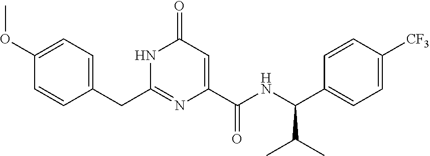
C(C1=CC=C(OC)C=C1)C1=NC(C(NC(C2=CC=C([CF3])C=C2)C(C)C)=O)=CC(=O)N1
